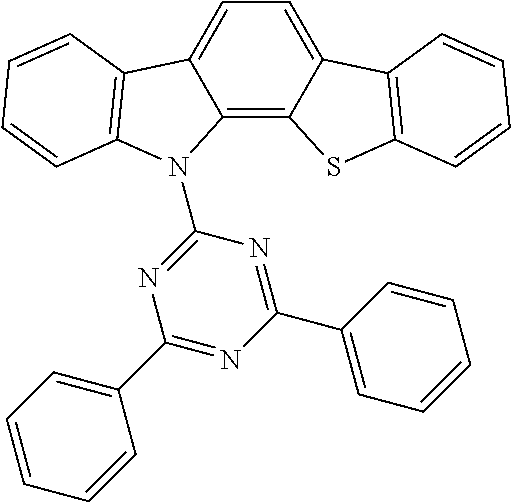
C1=C2C(=C3C(=C1)C1=C(S3)C=CC=C1)N(C1=NC(C3=CC=CC=C3)=NC(C3=CC=CC=C3)=N1)C1=C2C=CC=C1
